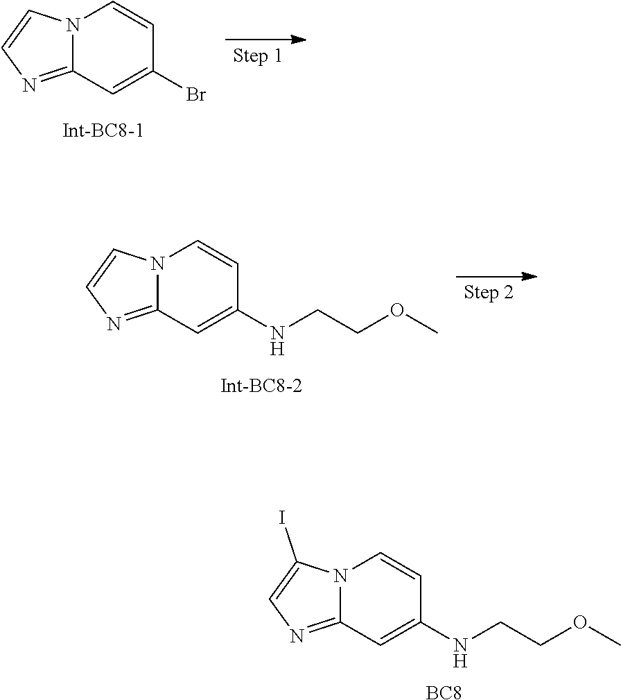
N12C(=NC=C1I)C=C(NCCOC)C=C2.[BC8].N12C(=NC=C1)C=C(Br)C=C2.N12C(=NC=C1)C=C(NCCOC)C=C2
